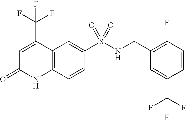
C1(S(NCC2=C(F)C=CC(C(F)(F)F)=C2)(=O)=O)=CC2=C(C=C1)NC(=O)C=C2C(F)(F)F
